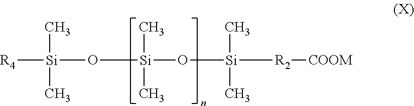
[R4][Si](C)(C)O[Si](C)(C)O[Si](C)(C)[R2][COOM]
